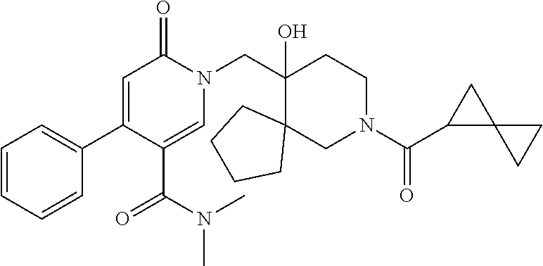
C1=CC=CC(C2=CC(=O)N(CC3(O)CCN(C(C4C5(C4)CC5)=O)CC34CCCC4)C=C2C(N(C)C)=O)=C1
